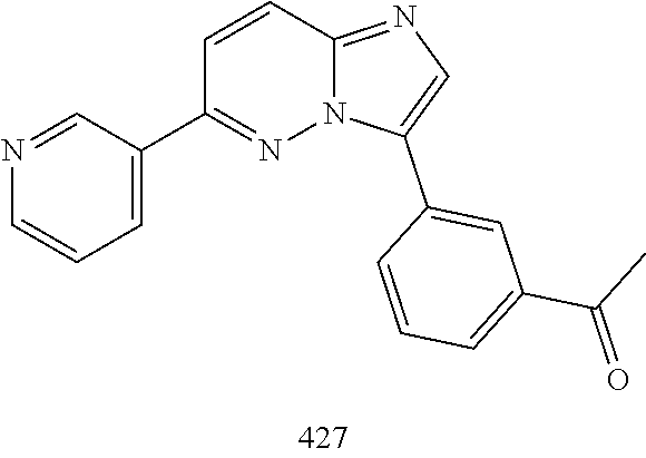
C1(C2=CC=CN=C2)=NN2C(=NC=C2C2=CC(C(=O)C)=CC=C2)C=C1
